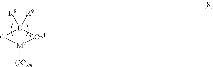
[G]1[E]([R8])([R9])[Cp1][M2]1[(X3)m]
